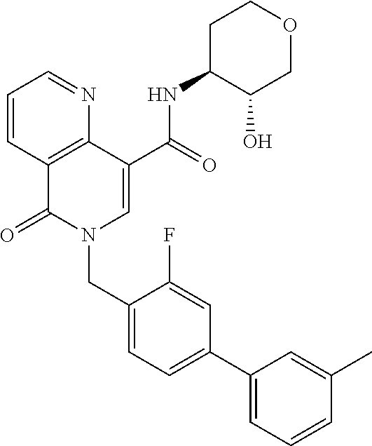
C1=CC2=C(N=C1)C(C(=O)NC1C(O)COCC1)=CN(CC1=CC=C(C3=CC=CC(C)=C3)C=C1F)C2=O
